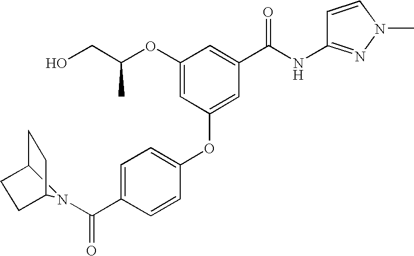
C1(OC2=CC(C(NC3=NN(C)C=C3)=O)=CC(OC(CO)C)=C2)=CC=C(C(=O)N2C3CCC2CC3)C=C1
